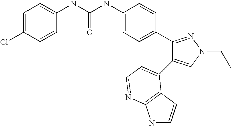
C(NC1=CC=C(C2=NN(CC)C=C2C2=CC=NC3=C2C=CN3)C=C1)(=O)NC1=CC=C(Cl)C=C1
